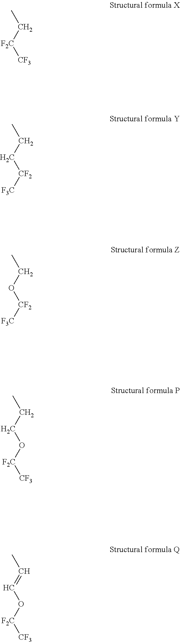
CC[F2C][CF3].CCC[CF2][F3C].CCO[CF2][F3C].CCCO[F2C][CF3].CC=CO[F2C][CF3]
